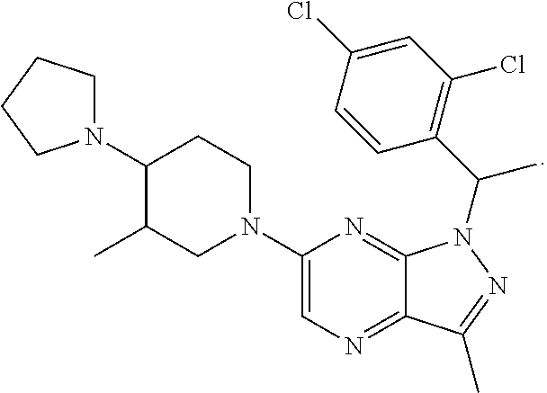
N1(C2C(C)CN(C3=CN=C4C(=N3)N(C(C3=C(Cl)C=C(Cl)C=C3)C)N=C4C)CC2)CCCC1
